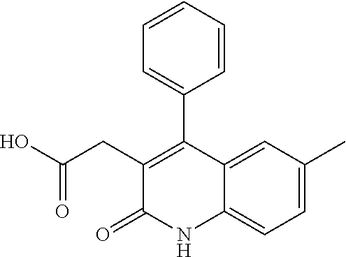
C1(CC(O)=O)=C(C2=CC=CC=C2)C2=CC(C)=CC=C2NC1=O
